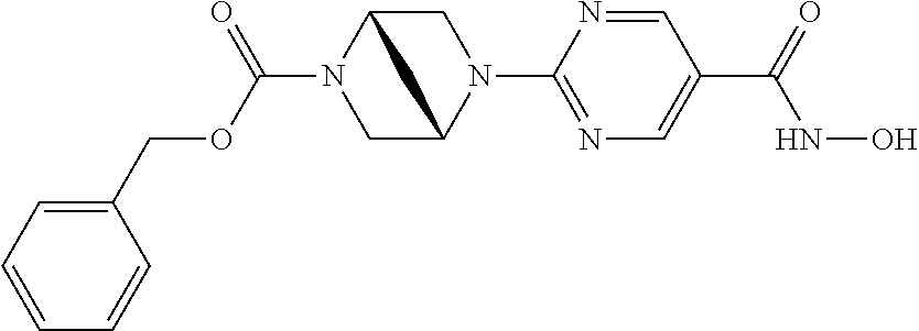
C1(COC(N2CC3N(C4=NC=C(C(=O)NO)C=N4)CC2C3)=O)=CC=CC=C1
